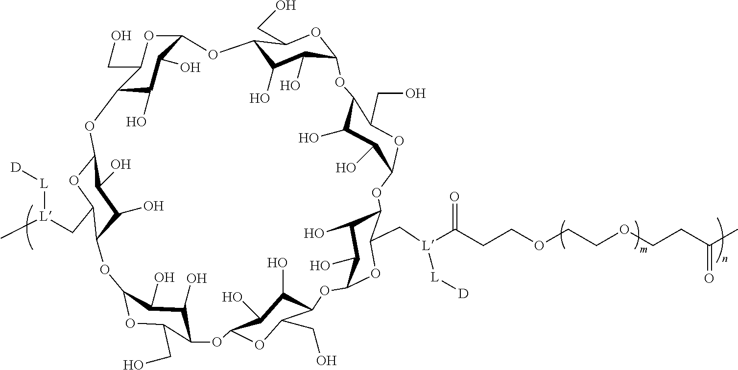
C12C(O)C(O)C(OC1CO)OC1C(O)C(O)C(OC1CO)OC1C(O)C(O)C(OC1C[L](C(CCOCCOCCC(C)=O)=O)[L][D])OC1C(O)C(O)C(OC1CO)OC1C(O)C(O)C(OC1CO)OC1C(O)C(O)C(OC1C[L](C)[L][D])OC1C(O)C(O)C(O2)OC1CO
